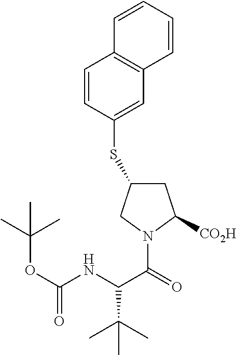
C1=CC=CC2=C1C=CC(SC1CC([CO2H])N(C(=O)C(NC(OC(C)(C)C)=O)C(C)(C)C)C1)=C2
